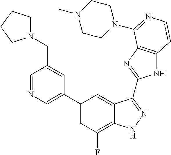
C1=C(C2=CC(F)=C3C(=C2)C(C2=NC4=C(N2)C=CN=C4N2CCN(C)CC2)=NN3)C=C(CN2CCCC2)C=N1
